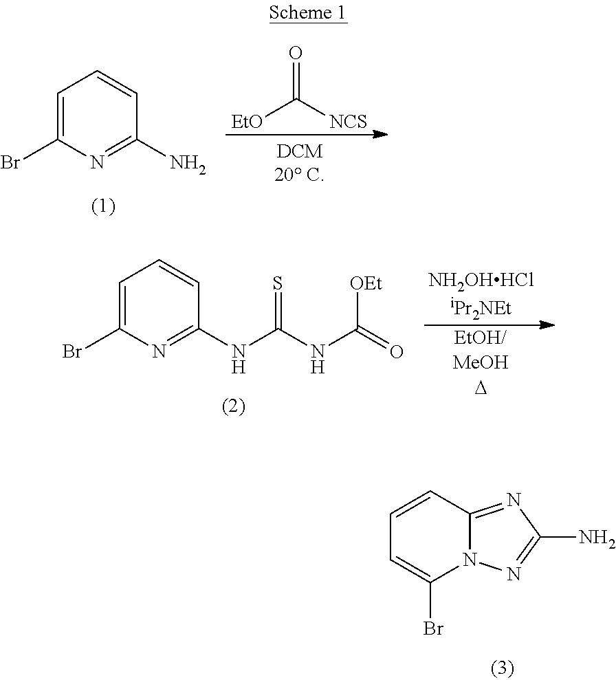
C1=C(Br)N=C(N)C=C1.[EtO]C([NCS])=O.C1=C(Br)N=C(NC(NC([OEt])=O)=S)C=C1.[NH2OHHCliPr2NEt].[EtOH/MeOHD].C1=CC2=NC(N)=NN2C(Br)=C1
